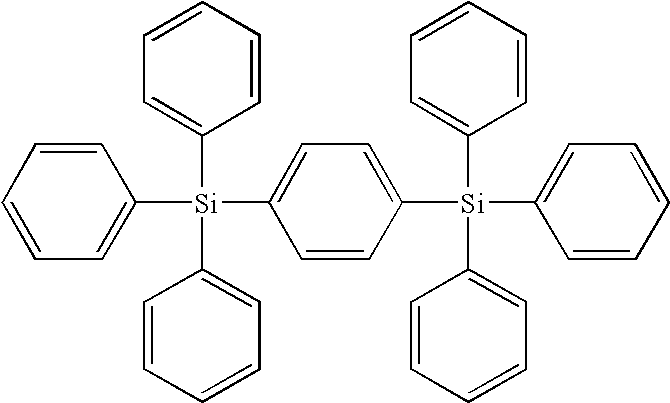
C1([Si](C2=CC=CC=C2)(C2=CC=CC=C2)C2=CC=C([Si](C3=CC=CC=C3)(C3=CC=CC=C3)C3=CC=CC=C3)C=C2)=CC=CC=C1
